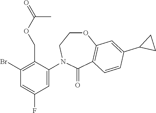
C1(Br)=C(COC(C)=O)C(N2CCOC3=C(C2=O)C=CC(C2CC2)=C3)=CC(F)=C1
